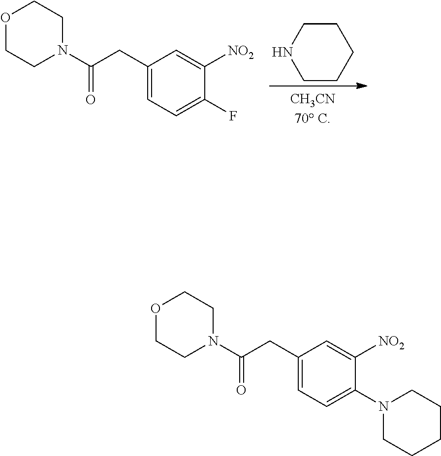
C1CCCCN1.C1(CC(N2CCOCC2)=O)=CC=C(F)C([NO2])=C1.C1(CC(N2CCOCC2)=O)=CC=C(N2CCCCC2)C([NO2])=C1
